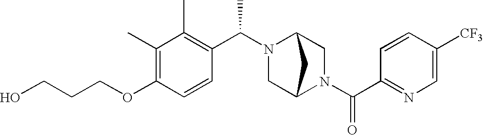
C(OC1=C(C)C(C)=C(C(N2C3CN(C(C4=NC=C([CF3])C=C4)=O)C(C2)C3)C)C=C1)CCO
